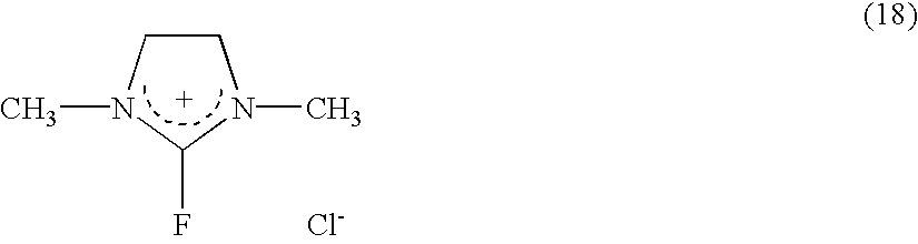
C1(F)N(C)CCN1C.[Cl-]
